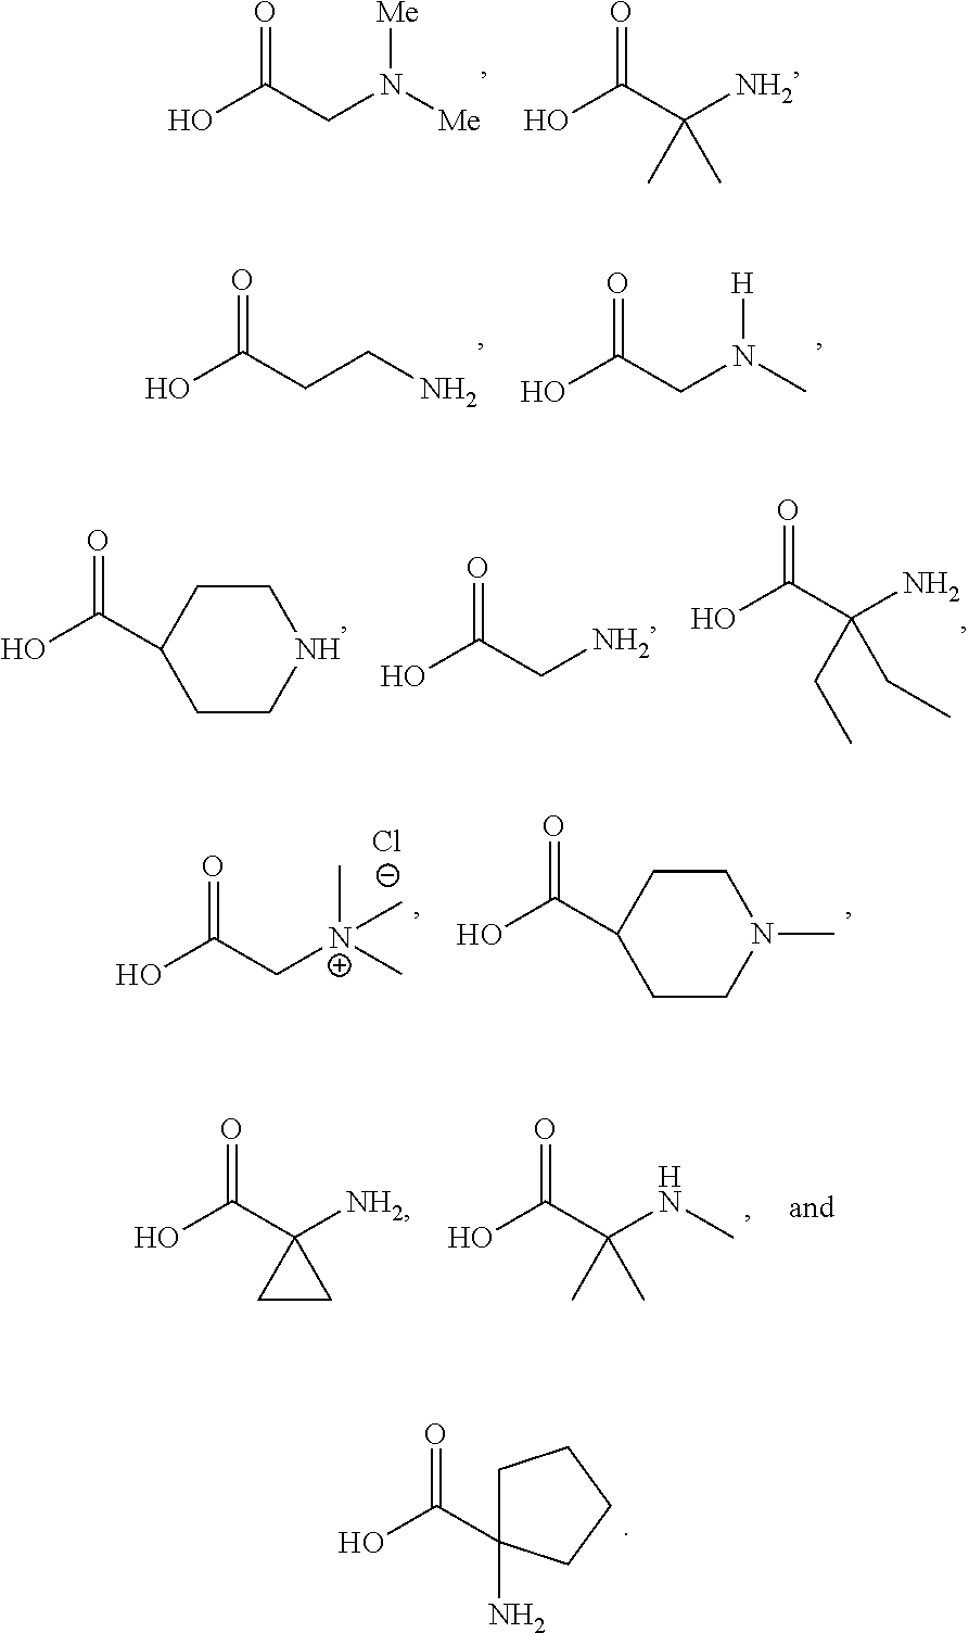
O=C(C(N)(C)C)O.O=C(CN([Me])[Me])O.O=C(CN(C)[H])O.C(CCN)(O)=O.O=C(C(N)(CC)CC)O.O=C(CN)O.C(C1CCNCC1)(O)=O.O=C(C[N+](C)(C)C)O.[Cl-].C(C1CCN(C)CC1)(O)=O.O=C(C1(N)CC1)O.O=C(C(NC)(C)C)O.O=C(O)C1(N)CCCC1
